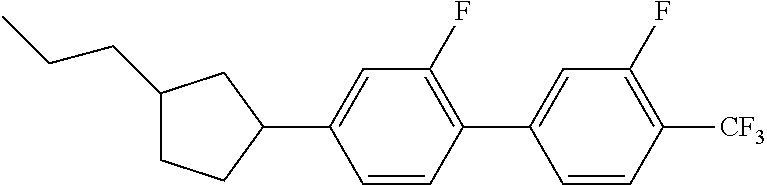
C1(CCC)CCC(C2=CC(F)=C(C3=CC(F)=C([CF3])C=C3)C=C2)C1
